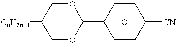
[CnH2n+1]C1COC(C2CCC([CN])CC2)OC1.O
